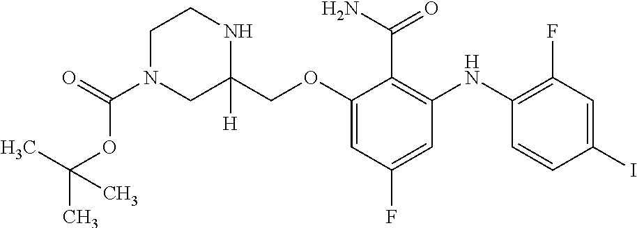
C1C(COC2=CC(F)=CC(NC3=C(F)C=C(I)C=C3)=C2C(=O)N)([H])NCCN1C(=O)OC(C)(C)C
